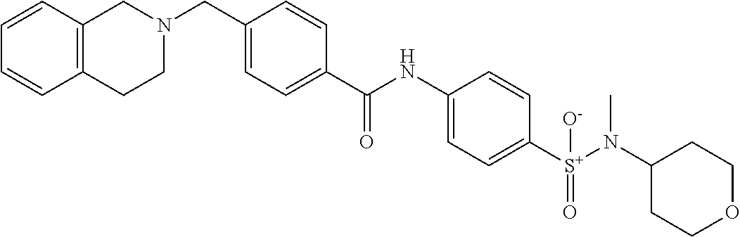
C1=CC2=C(C=C1)CCN(CC1=CC=C(C(NC3=CC=C([S+](N(C)C4CCOCC4)(=O)[O-])C=C3)=O)C=C1)C2
